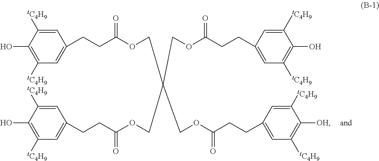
C1=C([tC4H9])C(O)=C([tC4H9])C=C1CCC(OCC(COC(CCC1=CC([tC4H9])=C(O)C([tC4H9])=C1)=O)(COC(CCC1=CC([tC4H9])=C([OH])C([tC4H9])=C1)=O)COC(CCC1=CC([tC4H9])=C(O)C([tC4H9])=C1)=O)=O
